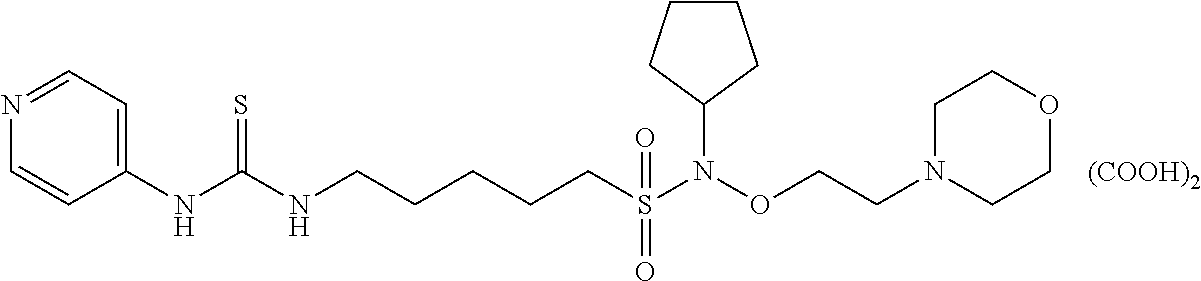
C1=NC=CC(NC(NCCCCCS(=O)(=O)N(OCCN2CCOCC2)C2CCCC2)=S)=C1.[(COOH)2]
